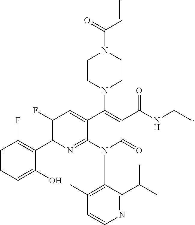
C1=CC=C(O)C(C2=C(F)C=C3C(=N2)N(C2=C(C)C=CN=C2C(C)C)C(=O)C(C(NCC)=O)=C3N2CCN(C(=O)C=C)CC2)=C1F
